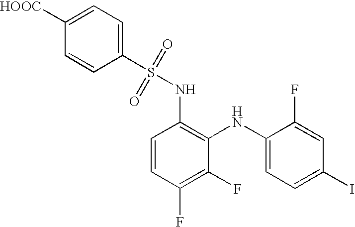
C1(S(=O)(=O)NC2=C(NC3=CC=C(I)C=C3F)C(F)=C(F)C=C2)=CC=C([HOOC])C=C1
